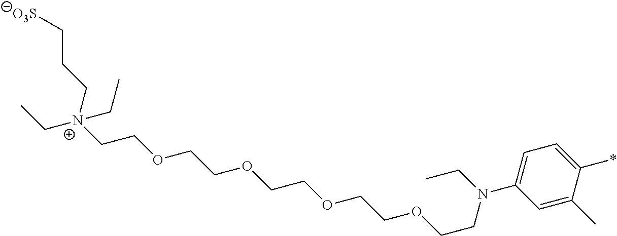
C1=C(C)C(*)=CC=C1N(CC)CCOCCOCCOCCOCC[N+](CC)(CCC[O3S])CC
